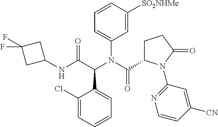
C1(Cl)=CC=CC=C1C(C(NC1CC(F)(F)C1)=O)N(C(C1CCC(=O)N1C1=NC=CC([CN])=C1)=O)C1=CC=CC([SO2NHMe])=C1
